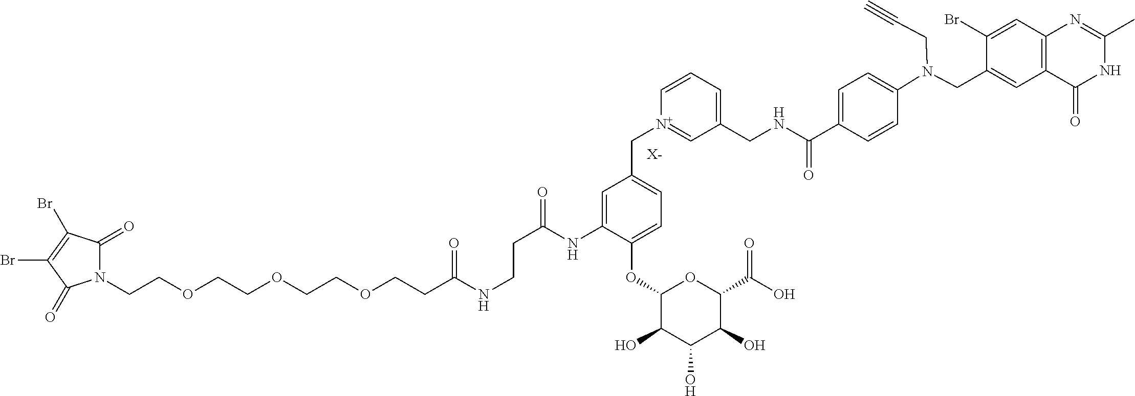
[X-].N1(CCOCCOCCOCCC(NCCC(=O)NC2=CC(C[N+]3=CC(CNC(C4=CC=C(N(CC5=CC6=C(C=C5Br)N=C(C)NC6=O)CC#C)C=C4)=O)=CC=C3)=CC=C2OC2C(O)C(O)C(O)C(C(O)=O)O2)=O)C(=O)C(Br)=C(Br)C1=O
